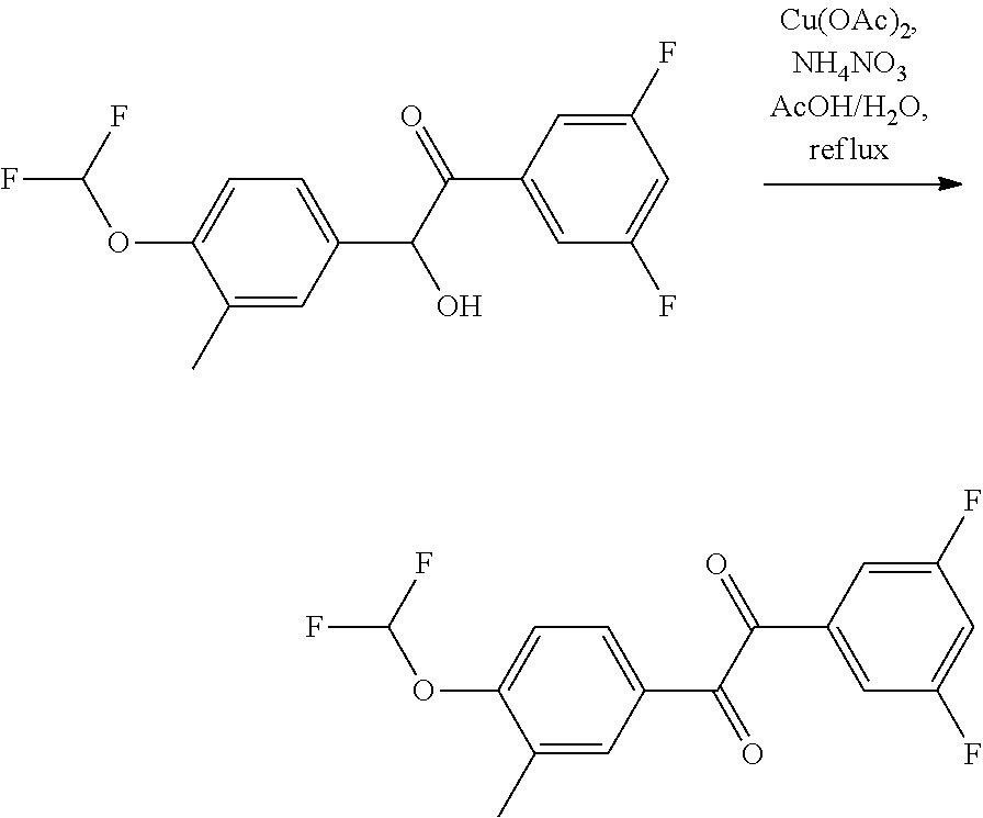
FC(F)OC1=CC=C(C(C(=O)C2=CC(F)=CC(F)=C2)O)C=C1C.FC(F)OC1=CC=C(C(C(=O)C2=CC(F)=CC(F)=C2)=O)C=C1C
